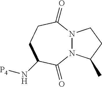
N12N(C(=O)C(N[P4])CCC1=O)C(C)CC2
